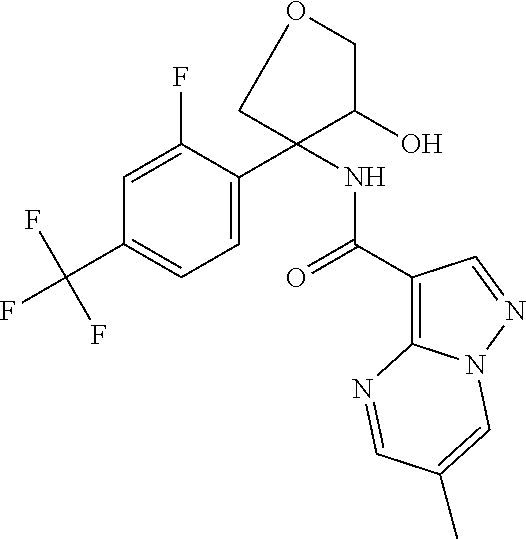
C1=C(C2(NC(C3=C4N(N=C3)C=C(C)C=N4)=O)C(O)COC2)C(F)=CC(C(F)(F)F)=C1
